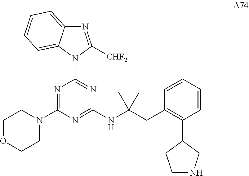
N1=C([CHF2])N(C2=NC(NC(CC3=C(C4CNCC4)C=CC=C3)(C)C)=NC(N3CCOCC3)=N2)C2=CC=CC=C12
